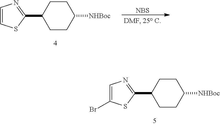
C1CC([NHBoc])CCC1C1=NC=CS1.[NBS].C1CC([NHBoc])CCC1C1=NC=C(Br)S1
